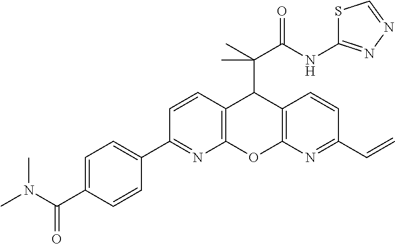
C12=C(N=C(C=C)C=C1)OC1=C(C2C(C)(C(NC2=NN=CS2)=O)C)C=CC(C2=CC=C(C(N(C)C)=O)C=C2)=N1
